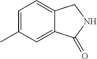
C1=C(C)C=C2C(=C1)CNC2=O
